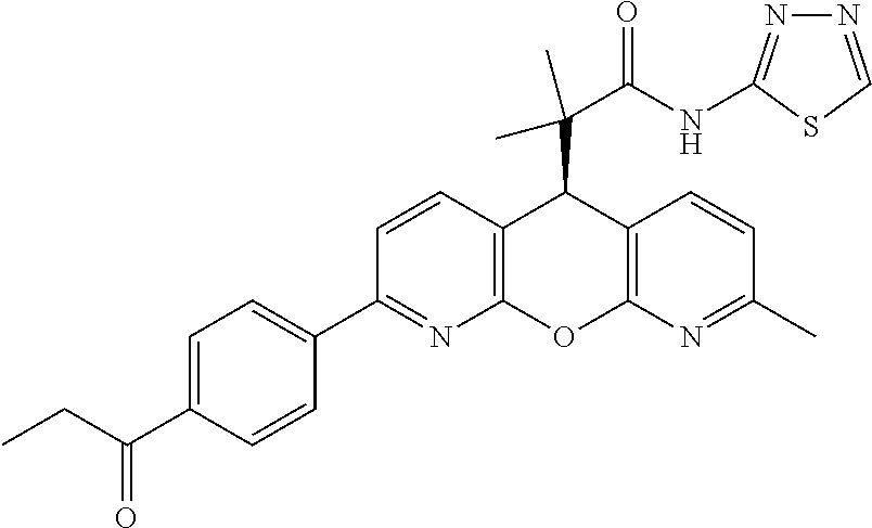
C(C(C1=CC=C(C2=NC3=C(C=C2)C(C(C(NC2=NN=CS2)=O)(C)C)C2=C(O3)N=C(C)C=C2)C=C1)=O)C
